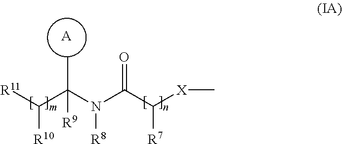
[R11]C(C(N(C(C([X]C)[R7])=O)[R8])([R9])C)[R10].[A]
